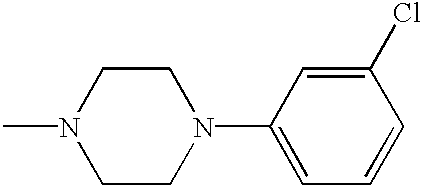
N1(C)CCN(C2=CC=CC(Cl)=C2)CC1
